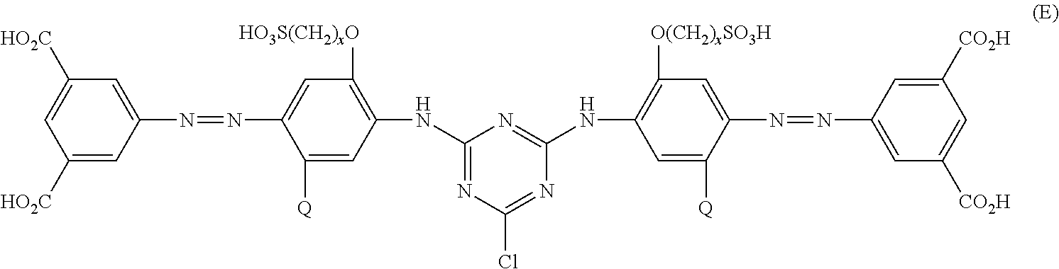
C1([HO2C])=CC(N=NC2=CC([HO3S(CH2)xO])=C(NC3=NC(Cl)=NC(NC4=C([O(CH2)xSO3H])C=C(N=NC5=CC([CO2H])=CC([CO2H])=C5)C([Q])=C4)=N3)C=C2[Q])=CC([HO2C])=C1
